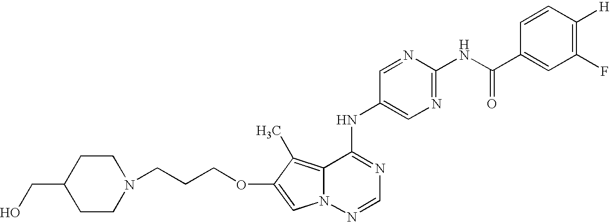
C(CCOC1=CN2C(=C1C)C(NC1=CN=C(NC(C3=CC(F)=C([H])C=C3)=O)N=C1)=NC=N2)N1CCC(CO)CC1
